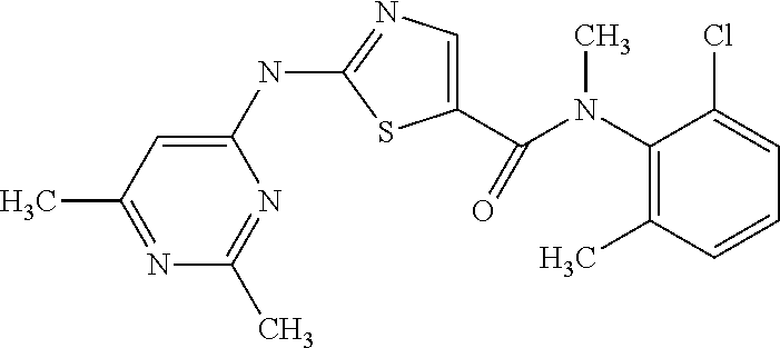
C1(C)=NC(C)=NC(NC2=NC=C(C(N(C3=C(C)C=CC=C3Cl)C)=O)S2)=C1
